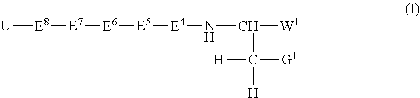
[U][E8][E7][E6][E5][E4]NC([W1])C([G1])([H])[H]
